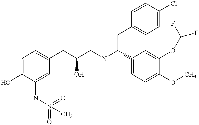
C1=C(O)C(NS(C)(=O)=O)=CC(CC(CNC(C2=CC=C(OC)C(OC(F)F)=C2)CC2=CC=C(Cl)C=C2)O)=C1
